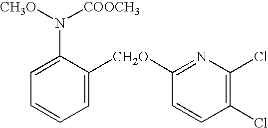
C1=C([CH2O]C2=NC(Cl)=C(Cl)C=C2)C(N([CH3O])[COOCH3])=CC=C1
